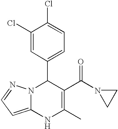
C1(Cl)=CC(C2N3C(=CC=N3)NC(C)=C2C(N2CC2)=O)=CC=C1Cl
